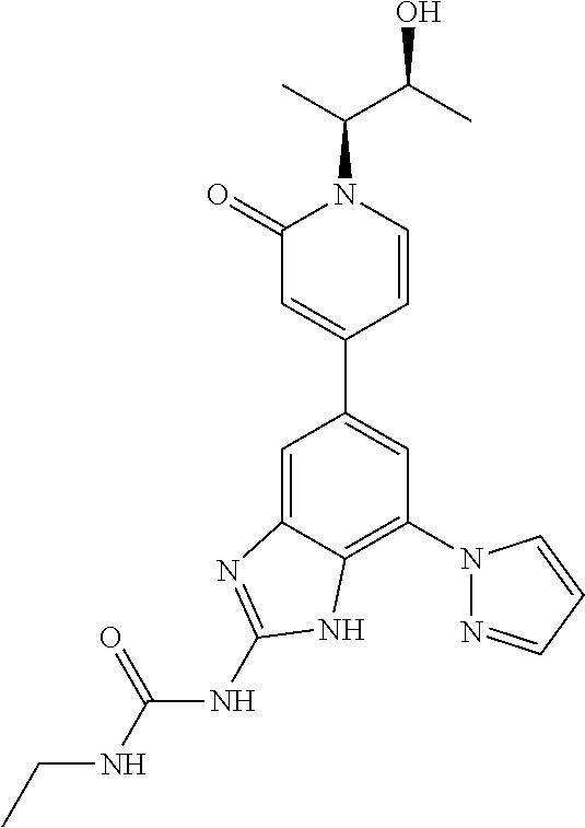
C1=C2C(=C(N3N=CC=C3)C=C1C1=CC(=O)N(C(C)C(C)O)C=C1)NC(NC(NCC)=O)=N2
